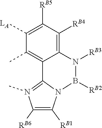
[RB2]B1N2C([RB1])=C([RB6])N(C)=C2C2=C(C)C([LA])=C([RB5])C([RB4])=C2N1[RB3]
